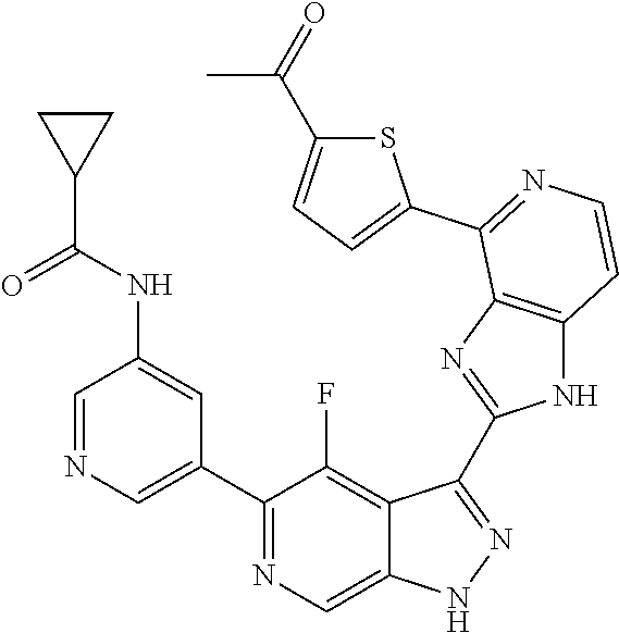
C1=NC=C(C2=NC=C3C(=C2F)C(C2=NC4=C(N2)C=CN=C4C2=CC=C(C(=O)C)S2)=NN3)C=C1NC(C1CC1)=O
